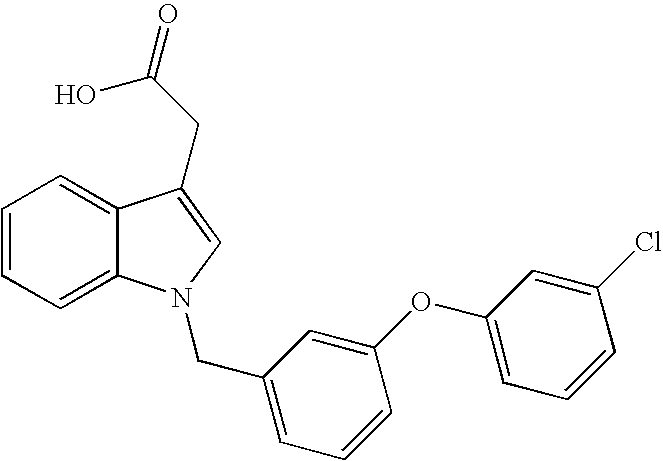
C1=CC=C2C(=C1)C(CC(=O)O)=CN2CC1=CC=CC(OC2=CC=CC(Cl)=C2)=C1
